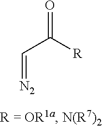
[N2]=CC(=O)[R]
